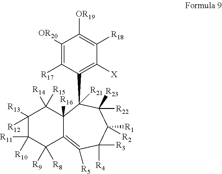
C1([R13])([R12])C([R11])([R10])C([R9])([R8])C2=C([R5])C([R4])([R3])C([R2])([R1])C([R22])([R23])C(C3=C([X])C([R18])=C([OR19])C([OR20])=C3[R17])([R21])C2([R16])C1([R14])[R15]
